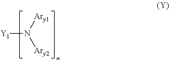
[Y1]N([Ary2])[Ary1]
